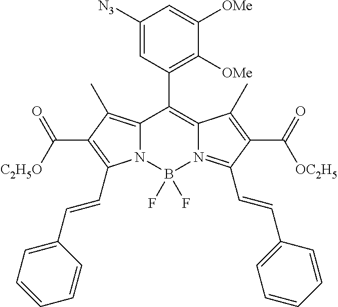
C12=C(C)C(C(=O)[C2H5O])=C(C=CC3=CC=CC=C3)N1B(F)(F)N1=C(C=CC3=CC=CC=C3)C(C(=O)[OC2H5])=C(C)C1=C2C1=C([OMe])C([OMe])=CC([N3])=C1
